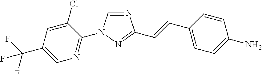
N1=CN(C2=NC=C(C(F)(F)F)C=C2Cl)N=C1C=CC1=CC=C(N)C=C1
